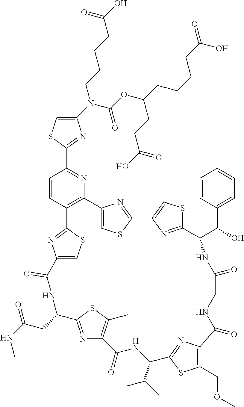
C1(N(C(OC(CCC(O)=O)CCCCC(=O)O)=O)CCCCC(=O)O)=CSC(C2=NC3=C(C=C2)C2=NC(=CS2)C(=O)NC(CC(=O)NC)C2=NC(=C(C)S2)C(=O)NC(C(C)C)C2=NC(=C(COC)S2)C(=O)NCC(=O)NC(C(C2=CC=CC=C2)O)C2=NC(=CS2)C2=NC3=CS2)=N1
